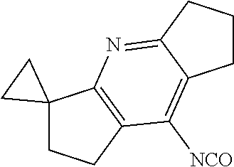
C1C2(CCC3=C2N=C2C(=C3[NCO])CCC2)C1
